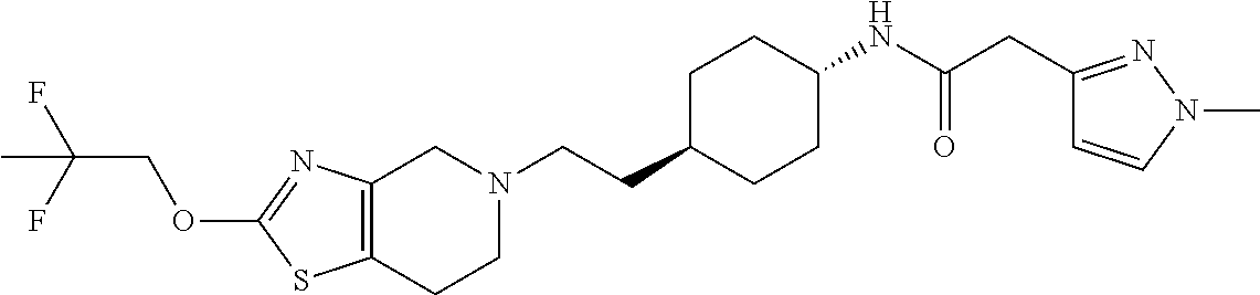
C12=C(CCN(CCC3CCC(NC(CC4=NN(C)C=C4)=O)CC3)C1)SC(OCC(F)(F)C)=N2
